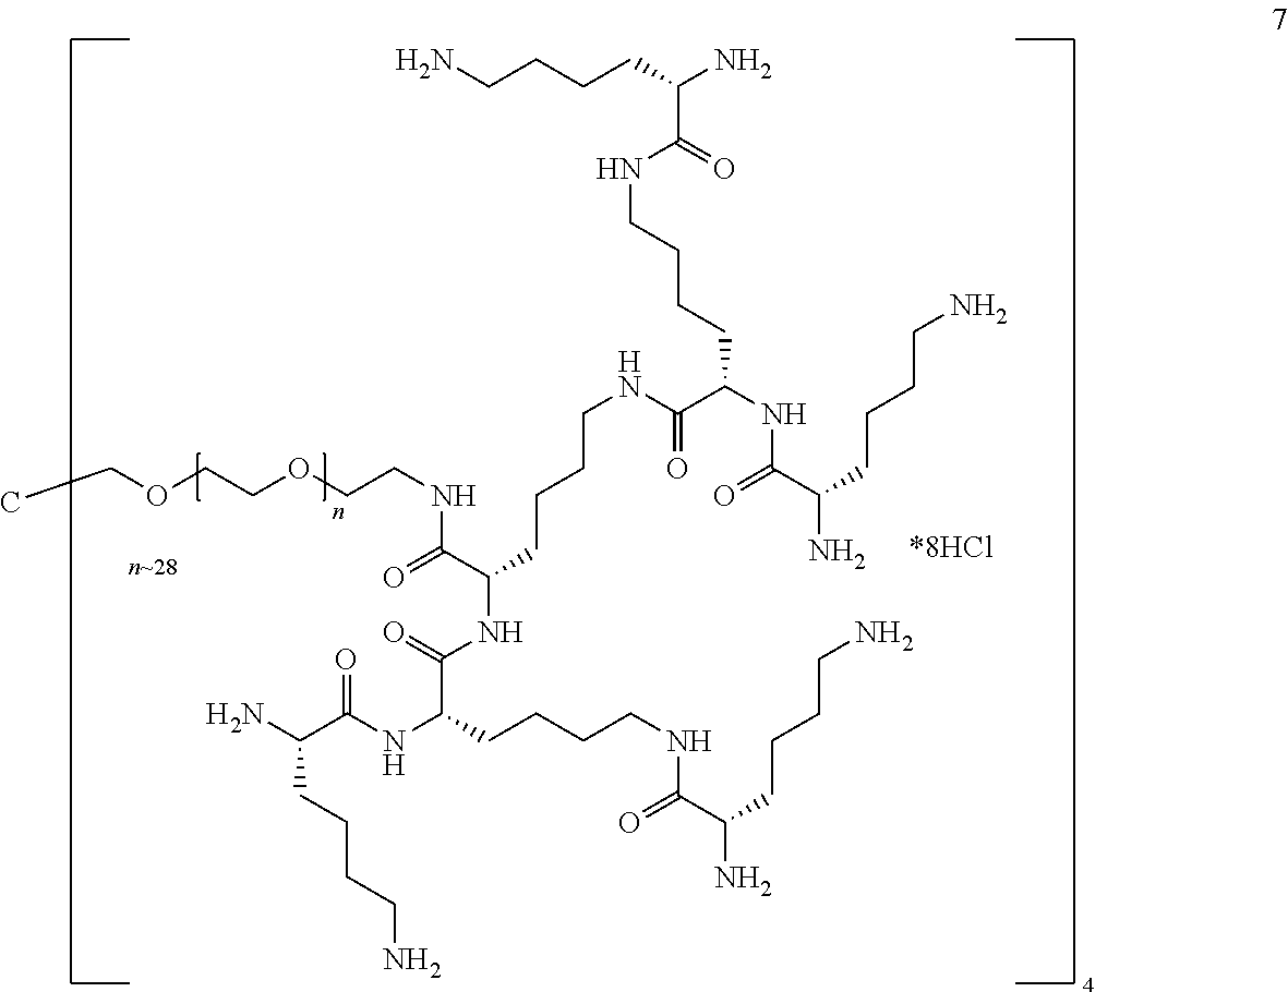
O(CCOCCNC(C(NC(C(NC(C(N)CCCCN)=O)CCCCNC(C(CCCCN)N)=O)=O)CCCCNC(C(NC(C(CCCCN)N)=O)CCCCNC(C(CCCCN)N)=O)=O)=O)CC
